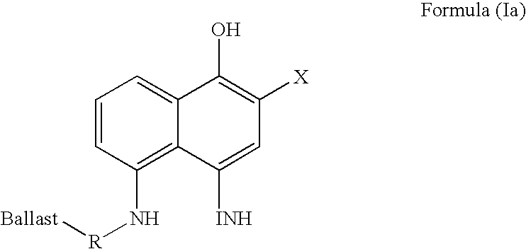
C1=CC(N[R][Ballast])=C2C(=C1)C(O)=C([X])C=C2[INH]
